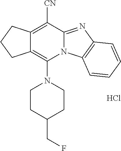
Cl.C12=C([CN])C3=NC4=C(N3C(N3CCC(CF)CC3)=C1CCC2)C=CC=C4
